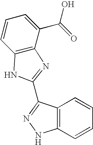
C1=CC2=C(C(C(=O)O)=C1)N=C(C1=NNC3=C1C=CC=C3)N2
